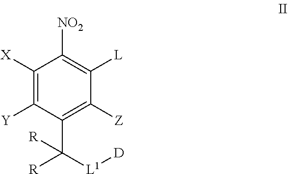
C1([X])=C([Y])C(C([R])([L1][D])[R])=C([Z])C([L])=C1[NO2]
